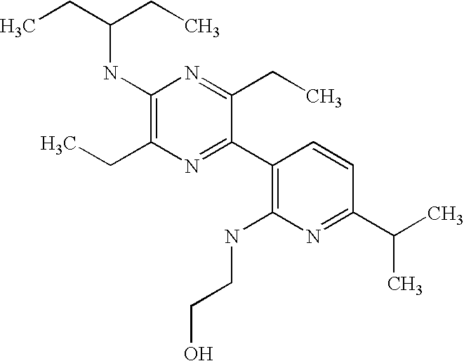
CCC(CC)NC1=C(CC)N=C(C2=C(NCCO)N=C(C(C)C)C=C2)C(CC)=N1
